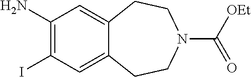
C1(N)=C(I)C=C2C(=C1)CCN(C([OEt])=O)CC2
